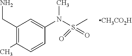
[CH3CO2H].C1(CN)=C(C)C=CC(N(S(=O)(C)=O)C)=C1
